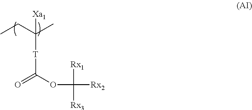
C([T]C(=O)OC([Rx2])([Rx1])[Rx3])([Xa1])(C)CC
